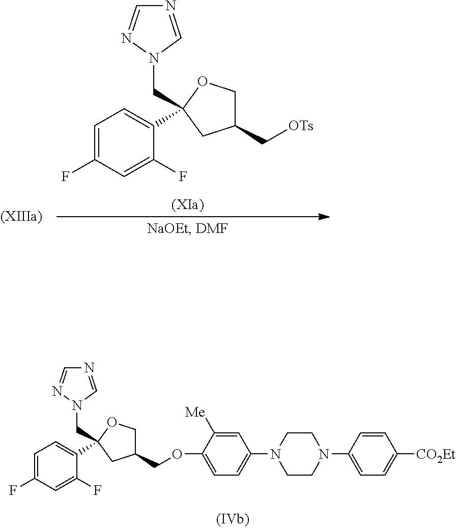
C1=C(F)C=C(F)C(C2(CN3C=NC=N3)CC(COC3=CC=C(N4CCN(C5=CC=C([CO2Et])C=C5)CC4)C=C3[Me])CO2)=C1.C1=C(F)C=C(F)C(C2(CN3C=NC=N3)CC(C[OTs])CO2)=C1
